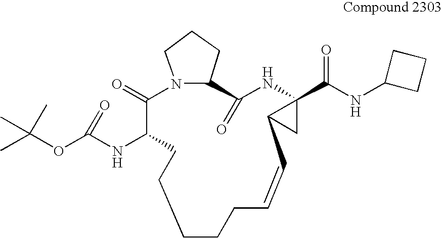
C1CCC=CC2CC2(C(NC2CCC2)=O)NC(=O)C2CCCN2C(=O)C(NC(OC(C)(C)C)=O)CC1
